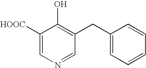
C1([HOOC])=CN=CC(CC2=CC=CC=C2)=C1O
